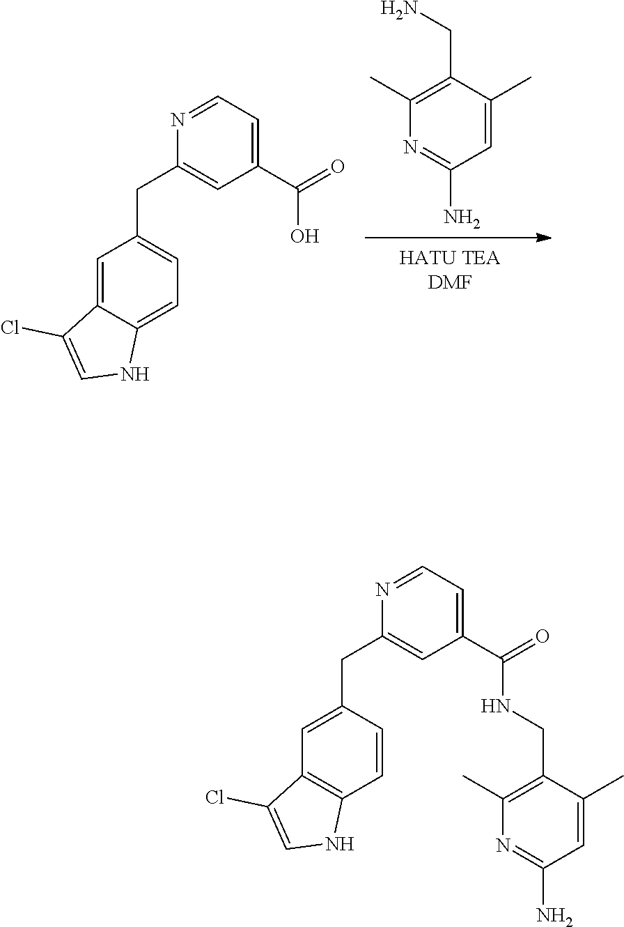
NCC1=C(C)N=C(N)C=C1C.C1=C2C(=CC(CC3=CC(C(=O)O)=CC=N3)=C1)C(Cl)=CN2.C1=CC(CC2=CC(C(=O)NCC3=C(C)N=C(N)C=C3C)=CC=N2)=CC2=C1NC=C2Cl
